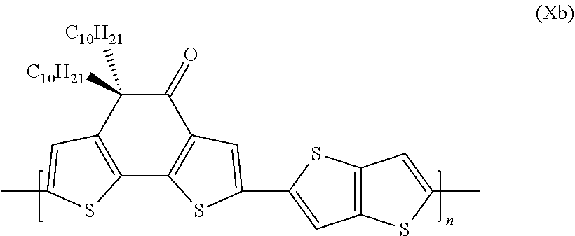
C1(=O)C([C10H21])([C10H21])C2=C(C3=C1C=C(C1=CC4=C(S1)C=C(C)S4)S3)SC(C)=C2
